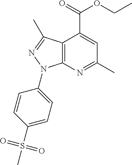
C12=C(N=C(C)C=C1C(=O)OCC)N(C1=CC=C(S(C)(=O)=O)C=C1)N=C2C
